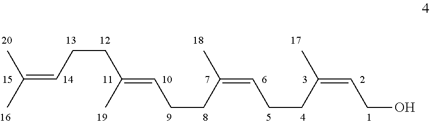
CC(=CCCC(C)=CCCC(C)=CCCC(C)=CCO)C
